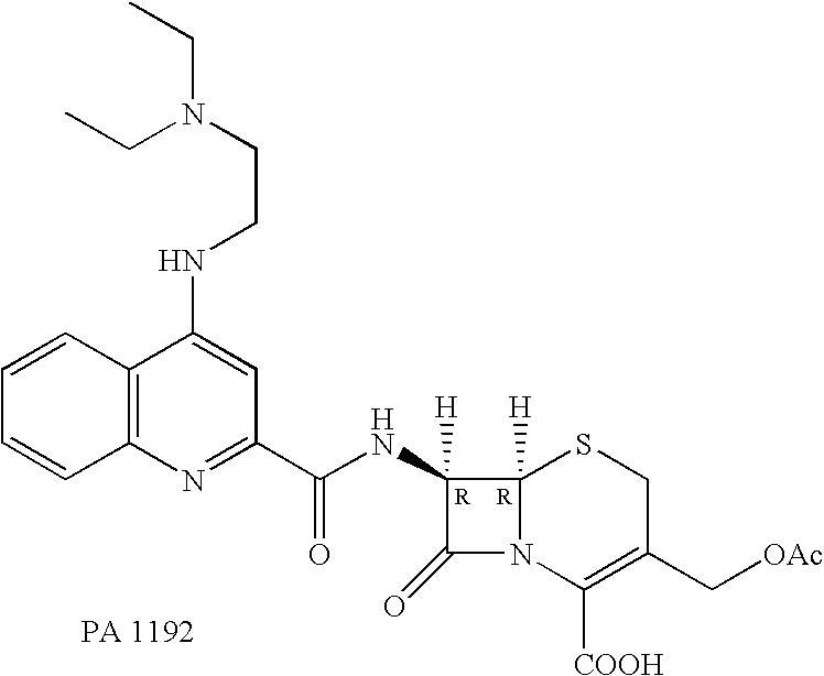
C1(=O)N2C([H])(C1([H])NC(C1=NC3=C(C(NCCN(CC)CC)=C1)C=CC=C3)=O)SCC(C[OAc])=C2[COOH]
